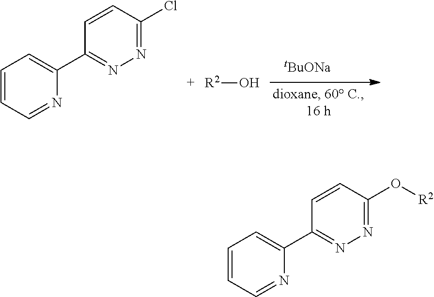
[tBuONa].C1=CC(Cl)=NN=C1C1=CC=CC=N1.[R2]O.C1=CC(O[R2])=NN=C1C1=CC=CC=N1
